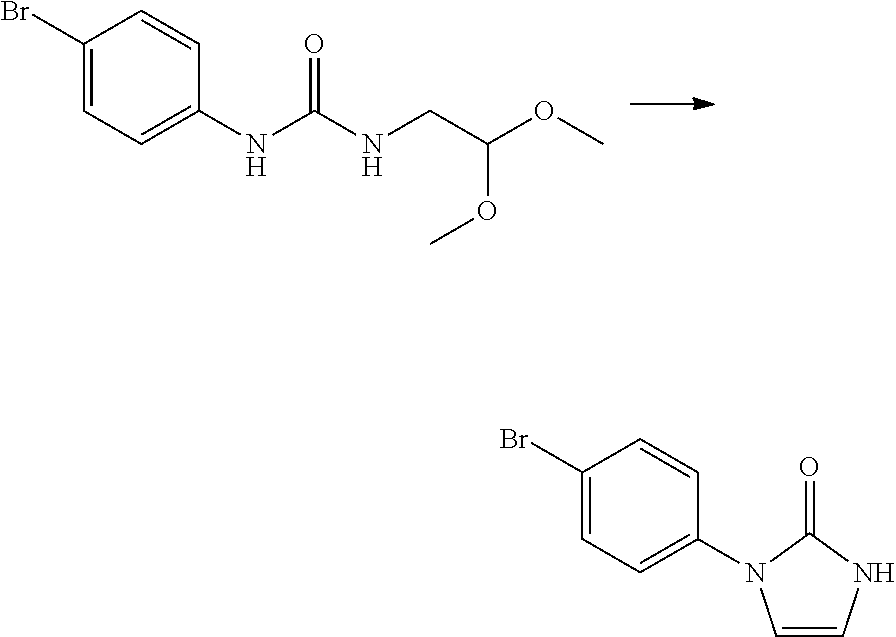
C1(Br)=CC=C(NC(NCC(OC)OC)=O)C=C1.C1=CNC(=O)N1C1=CC=C(Br)C=C1
